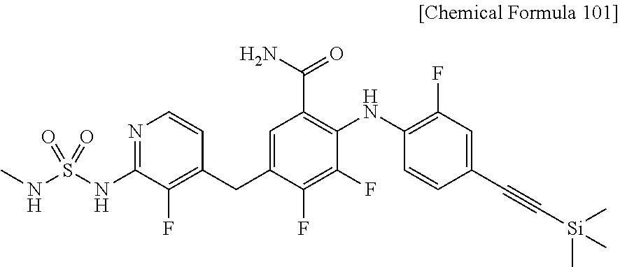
C1=CC(C#C[Si](C)(C)C)=CC(F)=C1NC1=C(C(N)=O)C=C(CC2=C(F)C(NS(NC)(=O)=O)=NC=C2)C(F)=C1F
